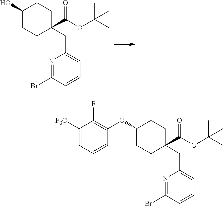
C1(O)CCC(C(OC(C)(C)C)=O)(CC2=CC=CC(Br)=N2)CC1.C1(OC2=C(F)C([F3C])=CC=C2)CCC(C(OC(C)(C)C)=O)(CC2=CC=CC(Br)=N2)CC1
